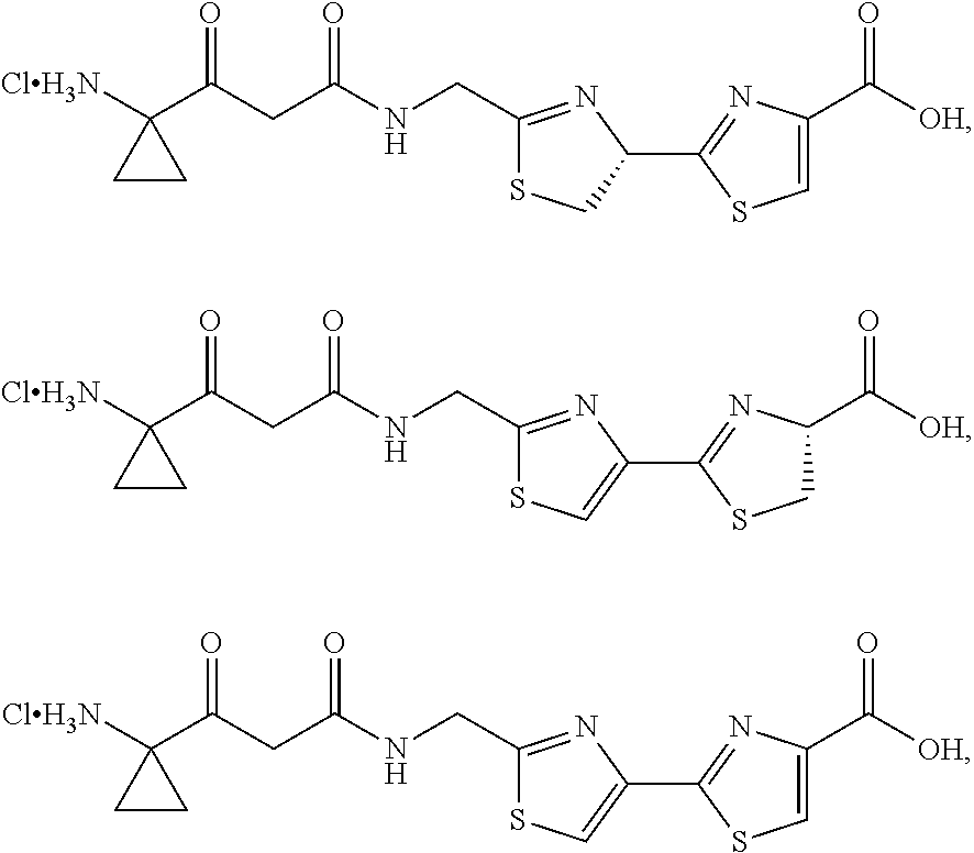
C(CC(NCC1=NC(C2=NC(C([OH])=O)=CS2)CS1)=O)(C1([ClH3N])CC1)=O.C(CC(NCC1=NC(C2=NC(C([OH])=O)CS2)=CS1)=O)(C1([ClH3N])CC1)=O.C(CC(NCC1=NC(C2=NC(C([OH])=O)=CS2)=CS1)=O)(C1([ClH3N])CC1)=O
